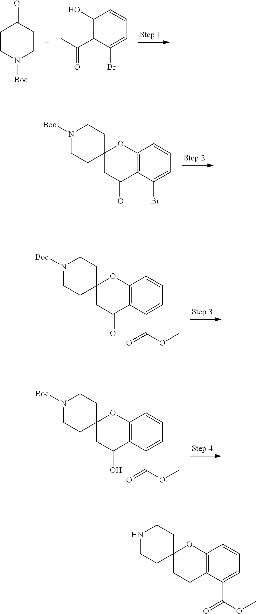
C12=C(C(Br)=CC=C1)C(=O)CC1(O2)CCN([Boc])CC1.C12=C(C(C(OC)=O)=CC=C1)C(=O)CC1(O2)CCN([Boc])CC1.C12=C(C(C(OC)=O)=CC=C1)C(O)CC1(O2)CCN([Boc])CC1.C12=C(C(C(OC)=O)=CC=C1)CCC1(O2)CCNCC1.C1(O)=C(C(C)=O)C(Br)=CC=C1.C1CN([Boc])CCC1=O
